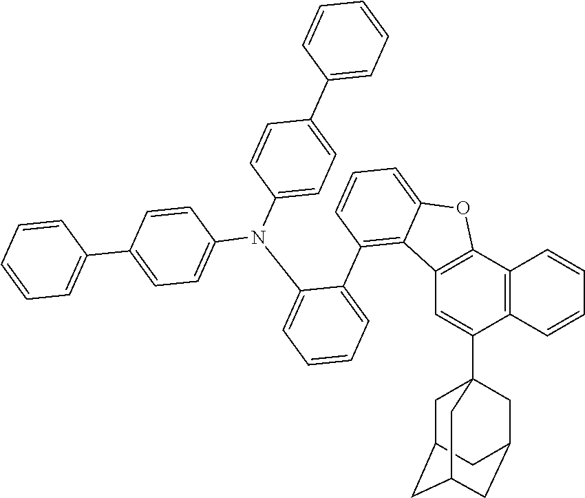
C12=C(C3=C(C(C45CC6CC(CC(C4)C6)C5)=C1)C=CC=C3)OC1=CC=CC(C3=CC=CC=C3N(C3=CC=C(C4=CC=CC=C4)C=C3)C3=CC=C(C4=CC=CC=C4)C=C3)=C21
